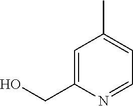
C1=C(CO)N=CC=C1C
